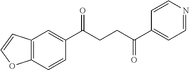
C12=C(C=CC(C(CCC(C3=CC=NC=C3)=O)=O)=C1)OC=C2
